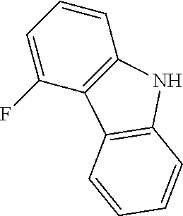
C1=CC=C(F)C2=C1NC1=C2C=CC=C1
